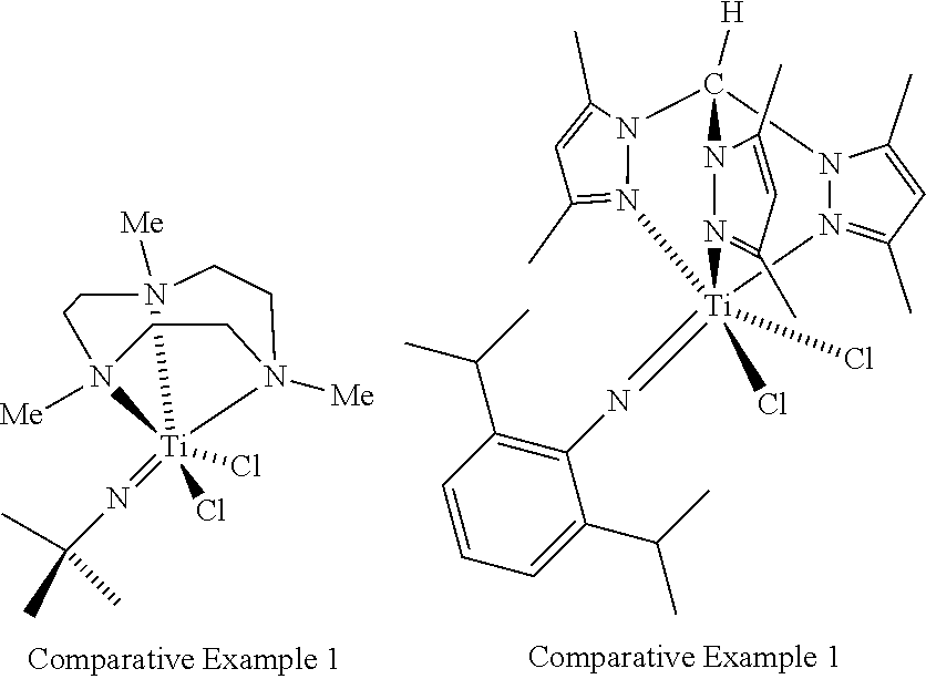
[Ti]12(Cl)(=NC(C)(C)C)(Cl)N3([Me])CCN1([Me])CCN2([Me])CC3.N12=C(C)C=C(C)N1C1([H])N3N(=C(C)C=C3C)[Ti]2(=NC2=C(C(C)C)C=CC=C2C(C)C)(Cl)(Cl)N2=C(C)C=C(C)N21
